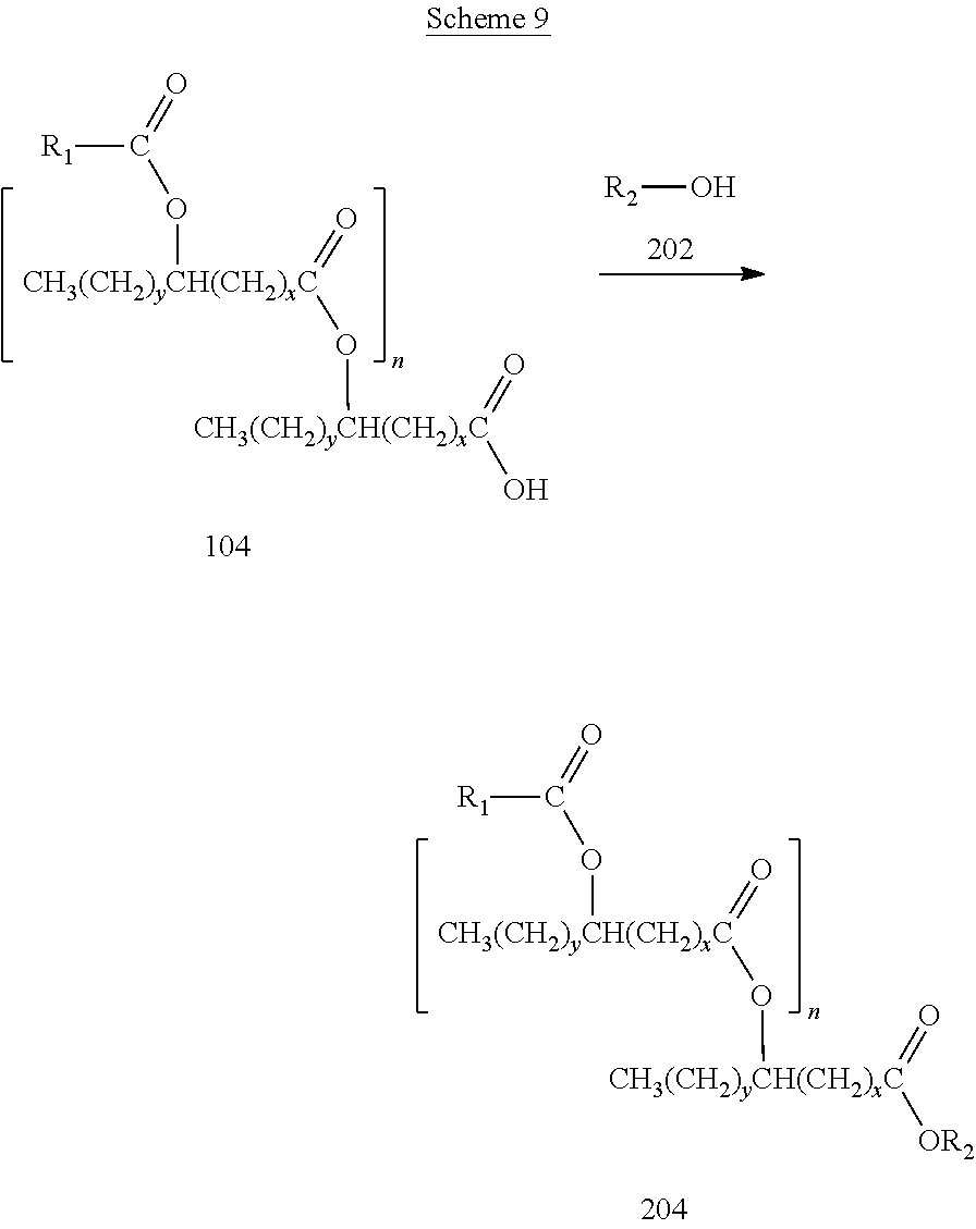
[R2]O.[CH3(CH2)yCH(CH2)xC](=O)(O)O[CH3(CH2)yCH(CH2)xC](=O)OC(=O)[R1].[CH3(CH2)yCH(CH2)xC](=O)([OR2])O[CH3(CH2)yCH(CH2)xC](=O)OC(=O)[R1]
